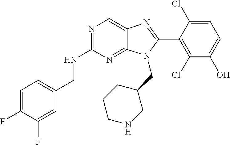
C1=C(F)C(F)=CC(CNC2=NC=C3C(=N2)N(CC2CCCNC2)C(C2=C(Cl)C(O)=CC=C2Cl)=N3)=C1
